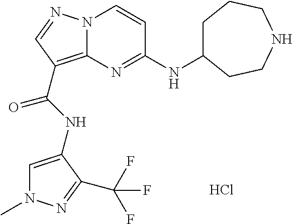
N(C(=O)C1=C2N(N=C1)C=CC(NC1CCCNCC1)=N2)C1=CN(C)N=C1C(F)(F)F.Cl
